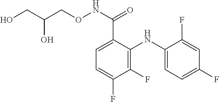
C1(F)=C(NC2=CC=C(F)C=C2F)C(C(NOCC(CO)O)=O)=CC=C1F
